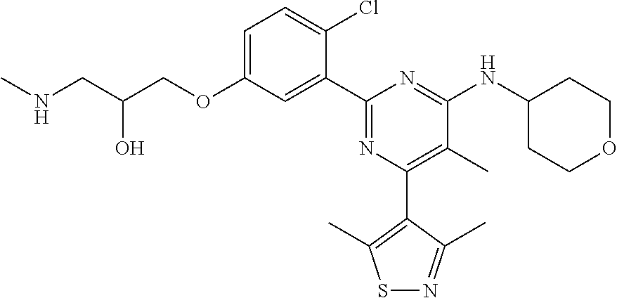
C1=C(OCC(CNC)O)C=C(C2=NC(C3=C(C)SN=C3C)=C(C)C(NC3CCOCC3)=N2)C(Cl)=C1
